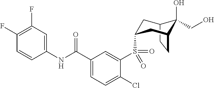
C12CCC(CC(S(C3=CC(C(NC4=CC(F)=C(F)C=C4)=O)=CC=C3Cl)(=O)=O)C1)C2(CO)O
